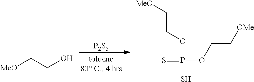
[P2S5].[MeO]CCO.[MeO]CCOP(OCC[OMe])(S)=S
